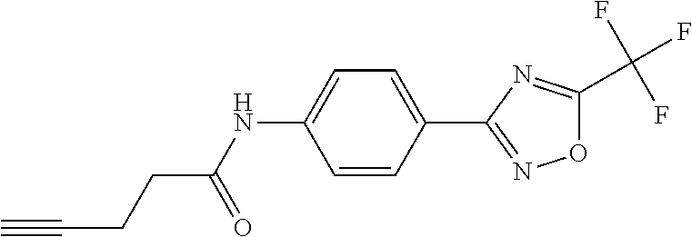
C1=C(C2=NOC(C(F)(F)F)=N2)C=CC(NC(=O)CCC#C)=C1
